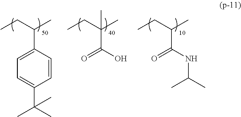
CCC(C)C1=CC=C(C(C)(C)C)C=C1.CCC(C)(C(=O)O)C.CCC(C)C(=O)NC(C)C
